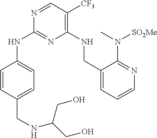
C1(NCC2=CC=CN=C2N(C)[SO2Me])=C([CF3])C=NC(NC2=CC=C(CNC(CO)CO)C=C2)=N1
